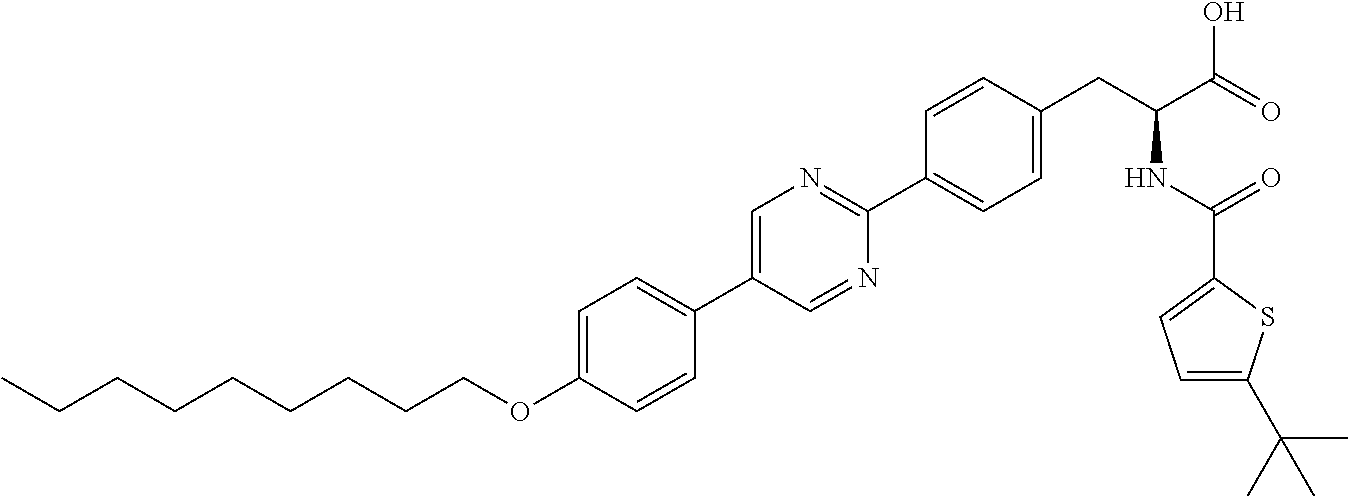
C(OC1=CC=C(C2=CN=C(C3=CC=C(CC(NC(=O)C4=CC=C(C(C)(C)C)S4)C(=O)O)C=C3)N=C2)C=C1)CCCCCCCC
